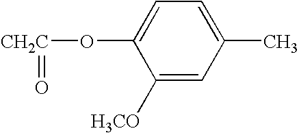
O([CH2C]=O)C1=CC=C(C)C=C1[H3CO]
